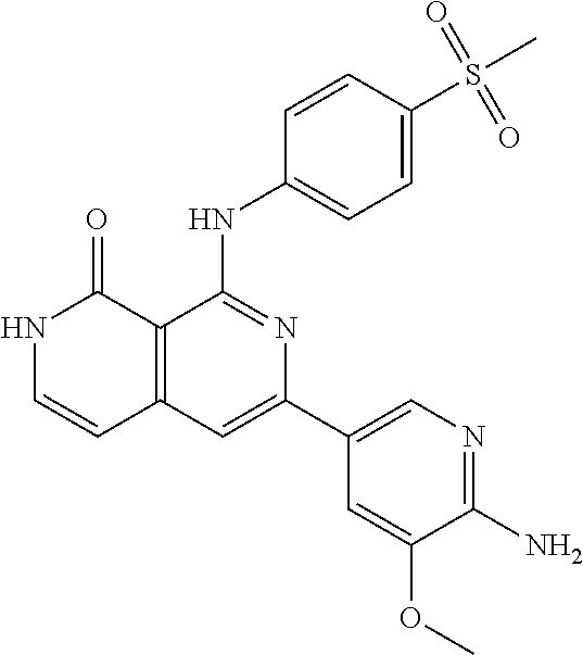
C12=C(C=C(C3=CN=C(N)C(OC)=C3)N=C1NC1=CC=C(S(=O)(=O)C)C=C1)C=CNC2=O
